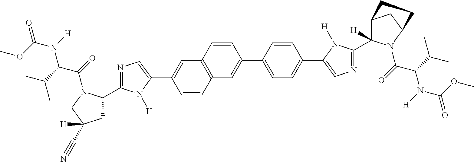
COC(=O)N(C(C(=O)N1C(C2=NC=C(C3=CC4=C(C=C3)C=C(C3=CC=C(C5=CN=C(C6([H])C7CC(N6C(=O)C(C(C)C)N([H])C(OC)=O)CC7)N5[H])C=C3)C=C4)N2[H])CC([H])(C#N)C1)C(C)C)[H]
